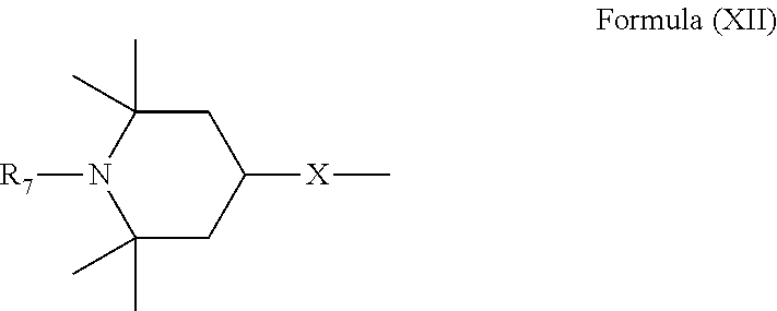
C1C(C)(C)N([R7])C(C)(C)CC1[X]C
